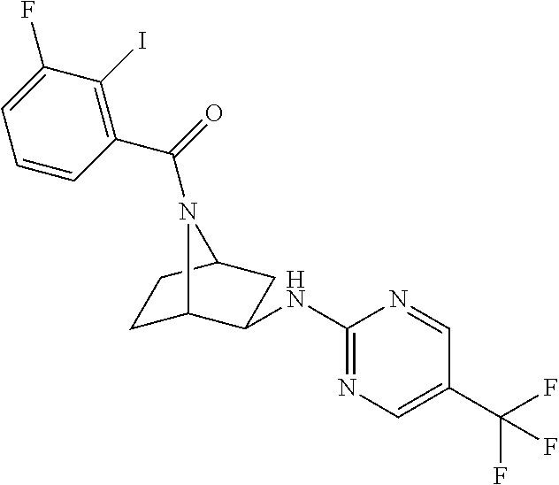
C1(NC2C3CCC(C2)N3C(=O)C2=C(I)C(F)=CC=C2)=NC=C(C(F)(F)F)C=N1
